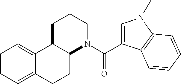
C1(C(N2CCCC3C2CCC2=CC=CC=C32)=O)=CN(C)C2=C1C=CC=C2
